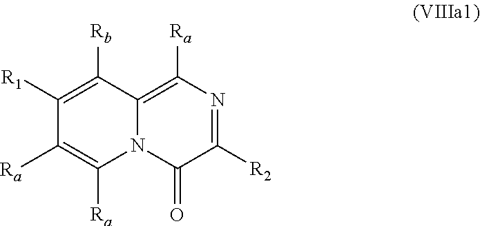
C1([R1])=C([Rb])C2=C([Ra])N=C([R2])C(=O)N2C([Ra])=C1[Ra]
